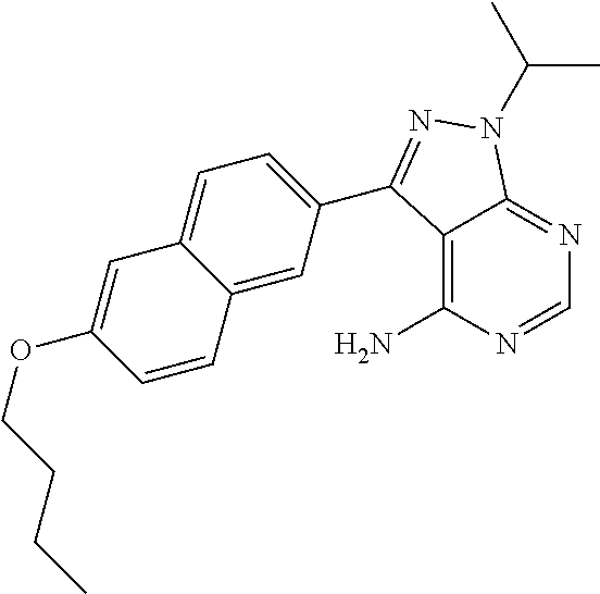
C12=C(N)N=CN=C1N(C(C)C)N=C2C1=CC=C2C(=C1)C=CC(OCCCC)=C2
